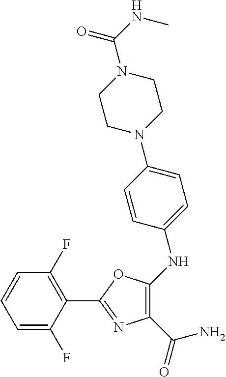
C1(C2=NC(C(=O)N)=C(NC3=CC=C(N4CCN(C(NC)=O)CC4)C=C3)O2)=C(F)C=CC=C1F
